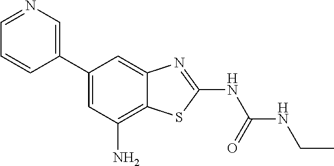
C1(C2=CN=CC=C2)=CC(N)=C2C(=C1)N=C(NC(NCC)=O)S2
